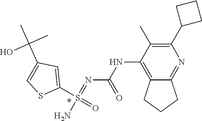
C1(C2CCC2)=C(C)C(NC(N=S(N)(C2=CC(C(C)(C)O)=CS2)=O)=O)=C2C(=N1)CCC2
